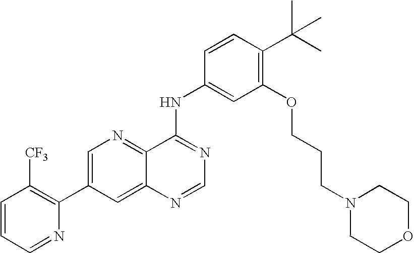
C1=CC=NC(C2=CN=C3C(=C2)N=CN=C3NC2=CC(OCCCN3CCOCC3)=C(C(C)(C)C)C=C2)=C1[CF3]
